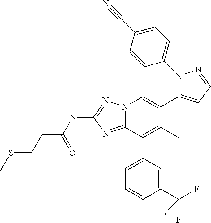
N12C(=NC(NC(CCSC)=O)=N1)C(C1=CC=CC(C(F)(F)F)=C1)=C(C)C(C1=CC=NN1C1=CC=C(C#N)C=C1)=C2
